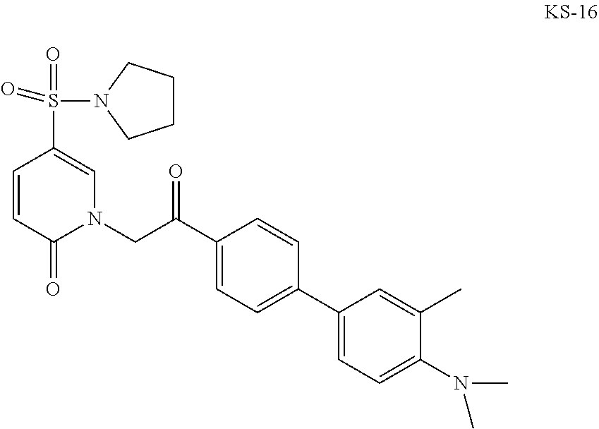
C1=CC(=O)N(CC(C2=CC=C(C3=CC=C(N(C)C)C(C)=C3)C=C2)=O)C=C1S(=O)(=O)N1CCCC1
